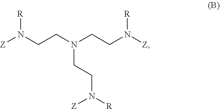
[R]N(CCN(CCN([Z])[R])CCN([R])[Z])[Z]
